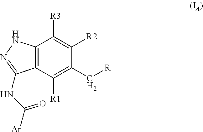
C12=C(C([R1])=C(C[R])C([R2])=C1[R3])C(NC([Ar])=O)=NN2
